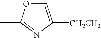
O1C=C([CH2CH2])N=C1C
